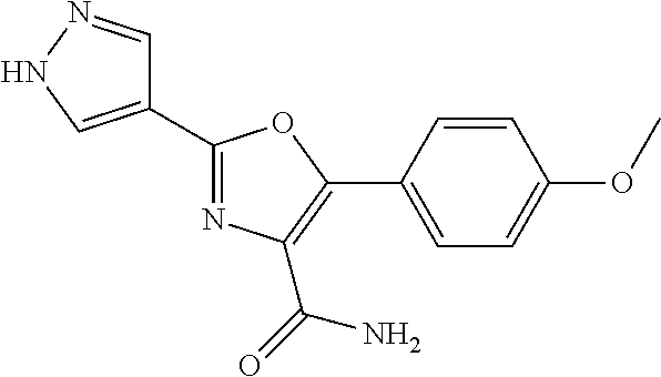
C1=CC(C2=C(C(=O)N)N=C(C3=CNN=C3)O2)=CC=C1OC
